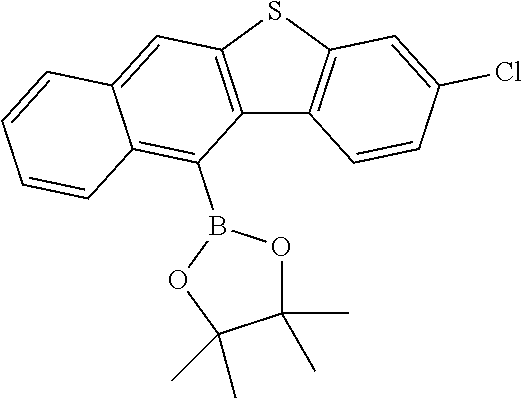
C12=C(SC3=C1C=CC(Cl)=C3)C=C1C(=C2B2OC(C)(C)C(C)(C)O2)C=CC=C1
